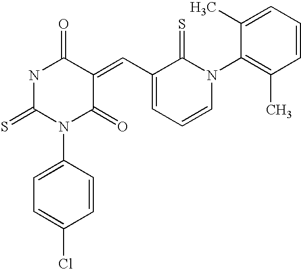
N1C(=S)N(C2=CC=C(Cl)C=C2)C(=O)C(=CC2=CC=CN(C3=C(C)C=CC=C3C)C2=S)C1=O
